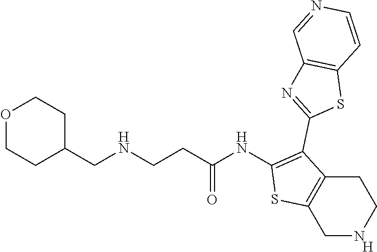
[H].C1(NC(CCNCC2CCOCC2)=O)=C(C2=NC3=C(S2)C=CN=C3)C2=C(S1)CNCC2
